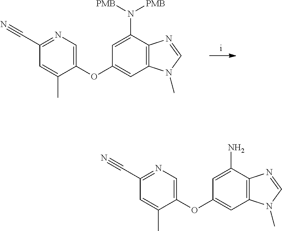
C1(C#N)=NC=C(OC2=CC3=C(C(N([PMB])[PMB])=C2)N=CN3C)C(C)=C1.C1(C#N)=NC=C(OC2=CC3=C(C(N)=C2)N=CN3C)C(C)=C1
